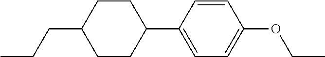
C1CC(C2=CC=C(OCC)C=C2)CCC1CCC
